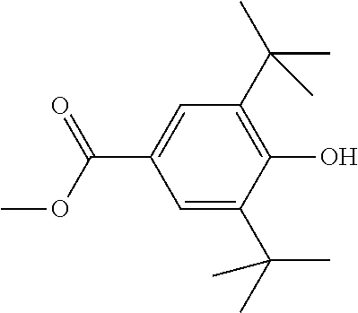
C1(C(=O)OC)=CC(C(C)(C)C)=C(O)C(C(C)(C)C)=C1
